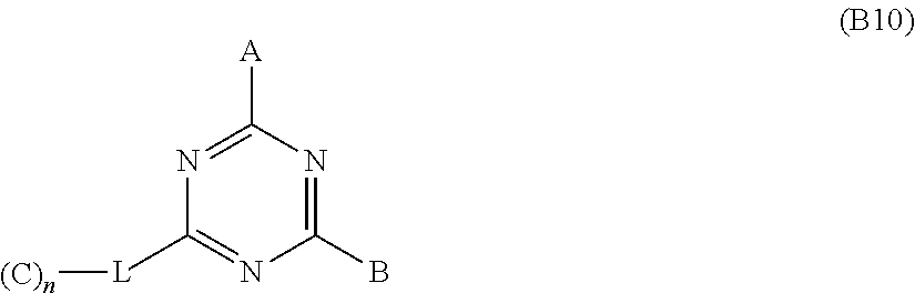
C1([L][(C)n])=NC(B)=NC([A])=N1
